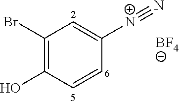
C1(Br)=C(O)C=CC([N+]#N)=C1.[BF4]
